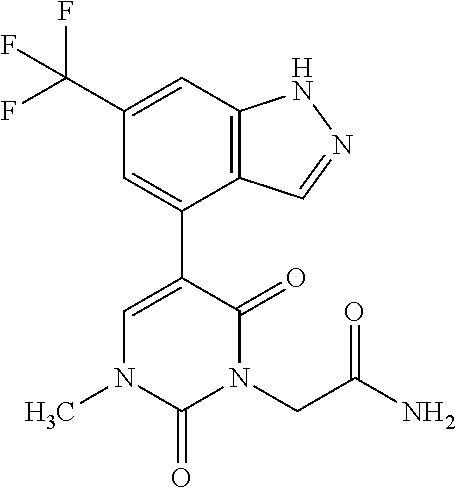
C12=C(C=C(C(F)(F)F)C=C1C1=CN(C)C(=O)N(CC(N)=O)C1=O)NN=C2
